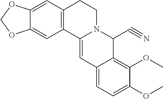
C12=CC3=C(C=C1OCO2)CCN1C3=CC2=CC=C(OC)C(OC)=C2C1C#N
